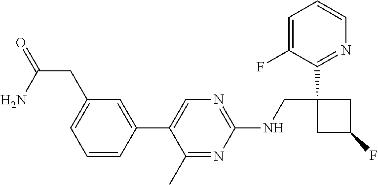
C1(C2=CN=C(NCC3(C4=NC=CC=C4F)CC(F)C3)N=C2C)=CC(CC(=O)N)=CC=C1
